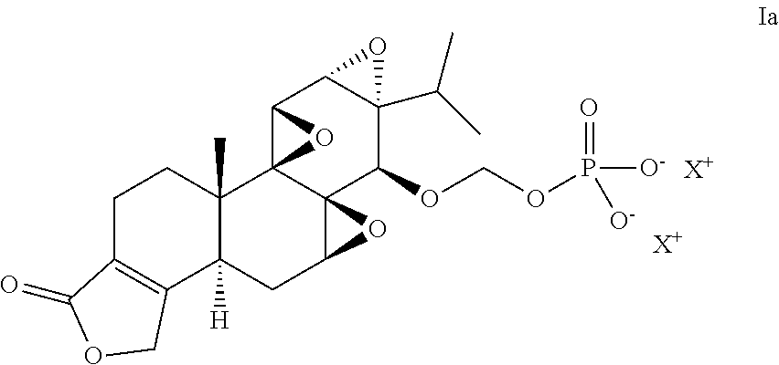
C1C2=C(C3([H])C(C)(C1)C14C5(C(C3)O5)C(OCOP(=O)([O-])[O-])C3(C(C)C)C(C1O4)O3)COC2=O.[X+].[X+]
